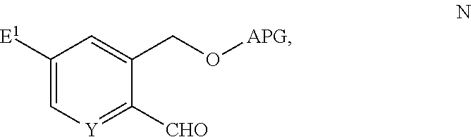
C1([E1])=C[Y]=C([CHO])C(CO[APG])=C1
